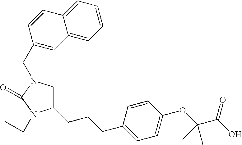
C1N(CC2=CC3=CC=CC=C3C=C2)C(=O)N(CC)C1CCCC1=CC=C(OC(C(=O)O)(C)C)C=C1
